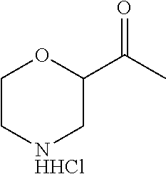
C1C[NHHCl]CC(C(C)=O)O1
